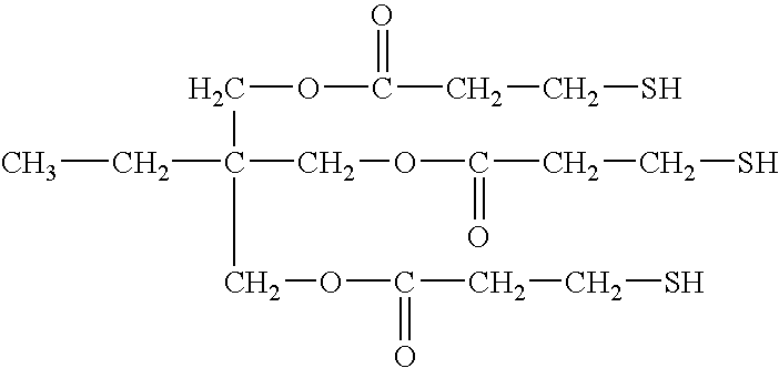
C(C(CC)(COC(CCS)=O)COC(CCS)=O)OC(CCS)=O
